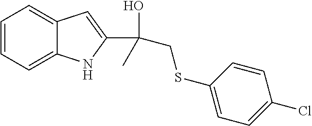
C1=CC=C2C(=C1)C=C(C(O)(C)CSC1=CC=C(Cl)C=C1)N2
